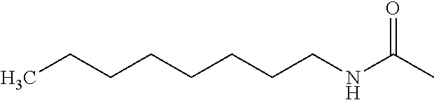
N(C(C)=O)CCCCCCCC
